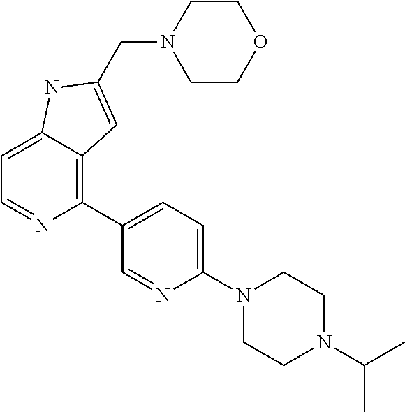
C1(C2=CC=C(N3CCN(C(C)C)CC3)N=C2)=C2C(=CC=N1)NC(CN1CCOCC1)=C2
